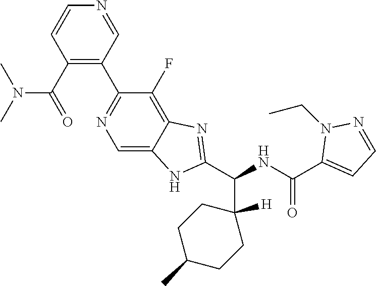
C1(C(=O)N(C)C)=C(C2=NC=C3C(=C2F)N=C(C(NC(C2=CC=NN2CC)=O)C2([H])CCC(C)CC2)N3)C=NC=C1
